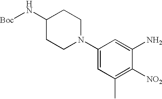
C1(N2CCC(N[Boc])CC2)=CC(C)=C([NO2])C(N)=C1
